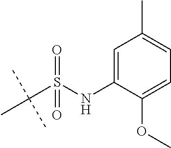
C1=C(NS(C(C)(C)C)(=O)=O)C(OC)=CC=C1C
